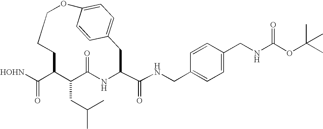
[HOHN]C(C1C(CC(C)C)C(=O)NC(C(NCC2=CC=C(CNC(OC(C)(C)C)=O)C=C2)=O)CC2=CC=C(OCCC1)C=C2)=O
